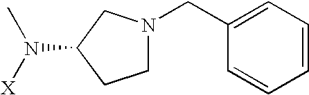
C1N(CC2=CC=CC=C2)CC(N([X])C)C1
